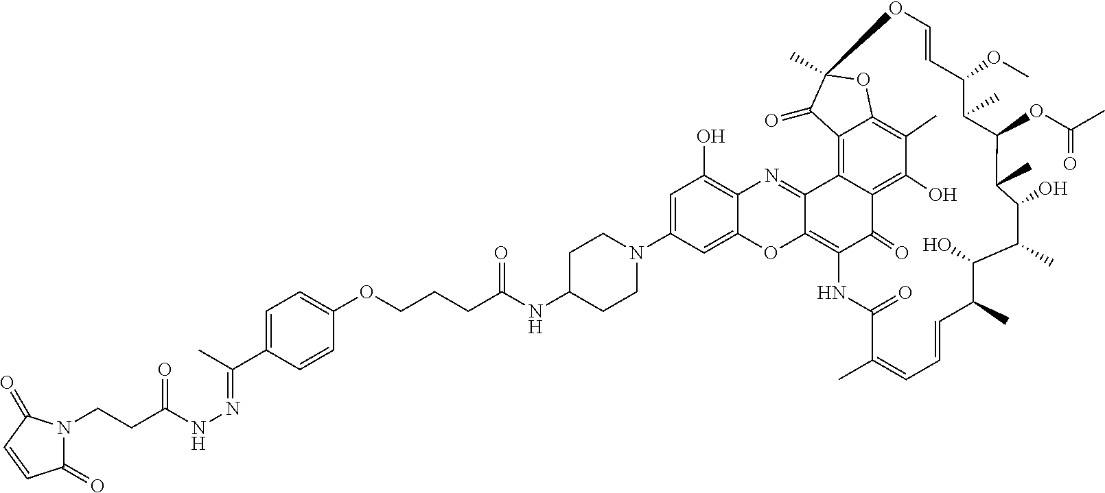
C12=C3C(=O)C4=C(O)C(C)=C5C(=C4C1=NC1=C(O)C=C(N4CCC(NC(=O)CCCOC6=CC=C(C(=NNC(CCN7C(=O)C=CC7=O)=O)C)C=C6)CC4)C=C1O2)C(=O)C(C)(O5)OC=CC(OC)C(C)C(OC(C)=O)C(C)C(O)C(C)C(O)C(C)C=CC=C(C)C(=O)N3
